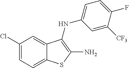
C12=CC=C(Cl)C=C1C(NC1=CC=C(F)C([CF3])=C1)=C(N)S2
